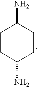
C1CC(N)CCC1N
